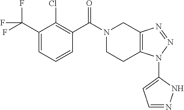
N1(C(C2=C(Cl)C(C(F)(F)F)=CC=C2)=O)CCC2=C(C1)N=NN2C1=CC=NN1
